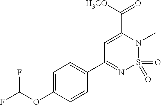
C1=C(OC(F)F)C=CC(C2=NS(=O)(=O)N(C)C(C([H3CO])=O)=C2)=C1
